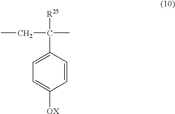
C1=C(C([R25])(C)CC)C=CC([OX])=C1
